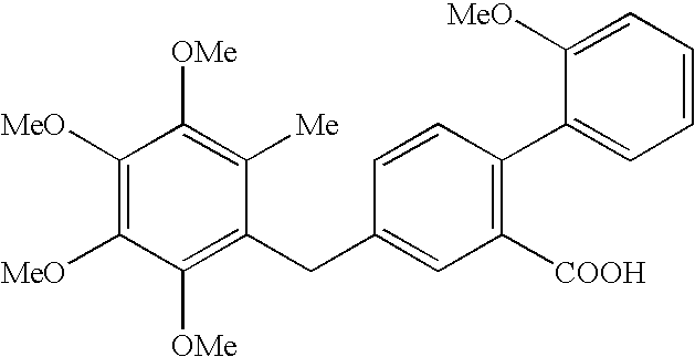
C1([MeO])=C([MeO])C([OMe])=C(CC2=CC([COOH])=C(C3=CC=CC=C3[MeO])C=C2)C([Me])=C1[OMe]
